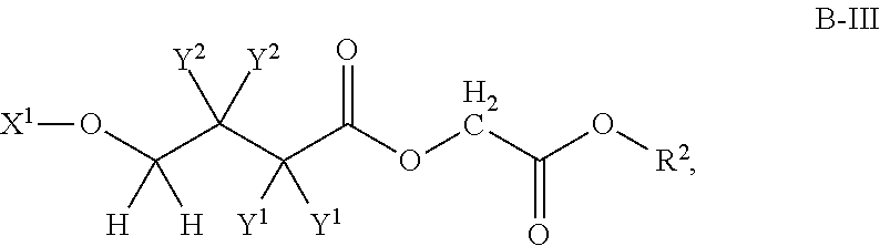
O(C(C(C(C(OCC(O[R2])=O)=O)([Y1])[Y1])([Y2])[Y2])([H])[H])[X1]
